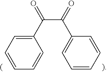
C1=CC=CC(C(=O)C(C2=CC=CC=C2)=O)=C1
